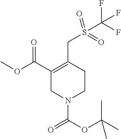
C1(C(OC)=O)=C(CS(=O)(=O)C(F)(F)F)CCN(C(OC(C)(C)C)=O)C1
